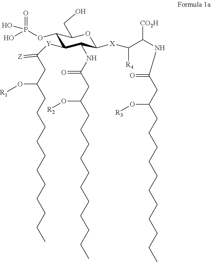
C1(OP(=O)(O)O)C([Y]C(CC(CCCCCCCCCCC)O[R1])=[Z])C(NC(CC(CCCCCCCCCCC)O[R2])=O)C([X]C([R4])C(NC(CC(CCCCCCCCCCC)O[R3])=O)[CO2H])OC1CO
